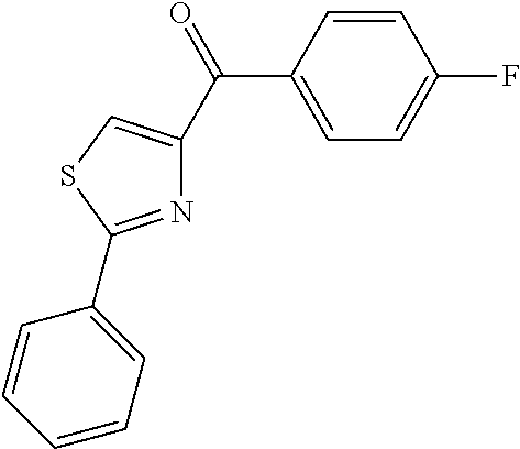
C1=C(C(=O)C2=CSC(C3=CC=CC=C3)=N2)C=CC(F)=C1
